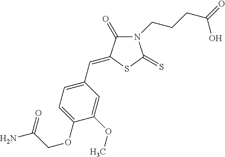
N1(CCCC(=O)O)C(=O)C(=CC2=CC=C(OCC(=O)N)C(OC)=C2)SC1=S
